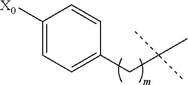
C1=C(CC(C)(C)C)C=CC([X0])=C1
